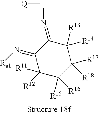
C1(=N[Ra1])C([R11])([R12])C([R15])([R16])C([R17])([R18])C([R13])([R14])C1=N[L][Q]
